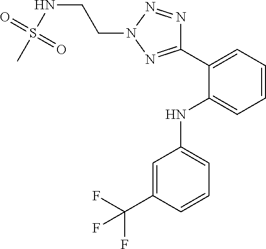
C1=C(C(F)(F)F)C=CC=C1NC1=CC=CC=C1C1=NN(CCNS(C)(=O)=O)N=N1
